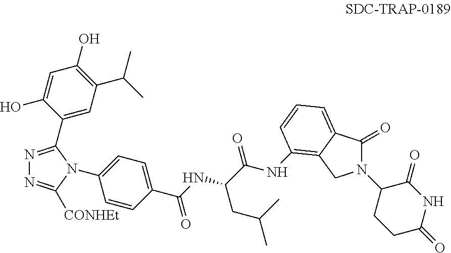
N1=C(C2=CC(C(C)C)=C(O)C=C2O)N(C2=CC=C(C(NC(CC(C)C)C(=O)NC3=C4C(=CC=C3)C(=O)N(C3CCC(=O)NC3=O)C4)=O)C=C2)C([CONHEt])=N1
